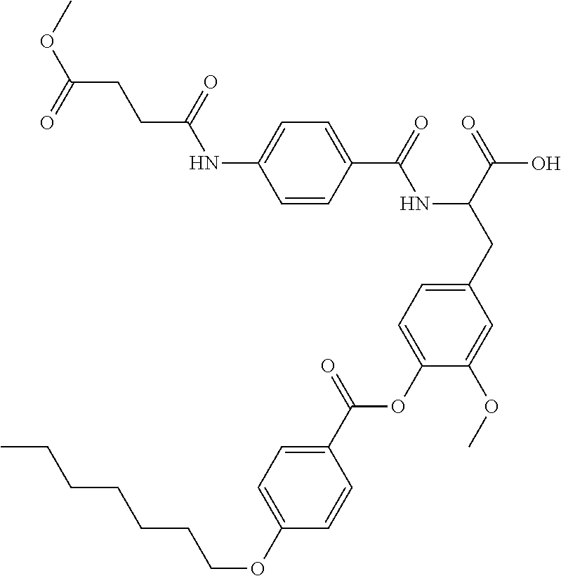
C1=CC(C(=O)NC(CC2=CC=C(OC(C3=CC=C(OCCCCCCC)C=C3)=O)C(OC)=C2)C(=O)O)=CC=C1NC(CCC(OC)=O)=O
